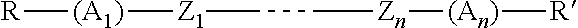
[R][(A1)][Z1]CC[Zn][(An)][R]
